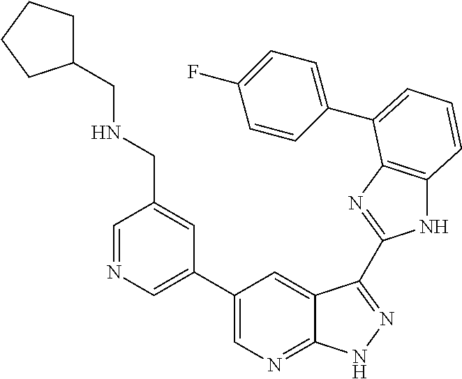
C1(C2=CN=CC(CNCC3CCCC3)=C2)=CN=C2C(=C1)C(C1=NC3=C(N1)C=CC=C3C1=CC=C(F)C=C1)=NN2
